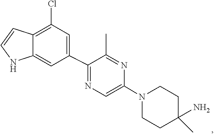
C1C(N)(C)CCN(C2=CN=C(C3=CC(Cl)=C4C(=C3)NC=C4)C(C)=N2)C1
